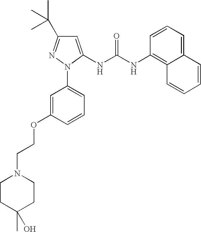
C1=CC(NC(NC2=CC(C(C)(C)C)=NN2C2=CC=CC(OCCN3CCC(C)(O)CC3)=C2)=O)=C2C(=C1)C=CC=C2
